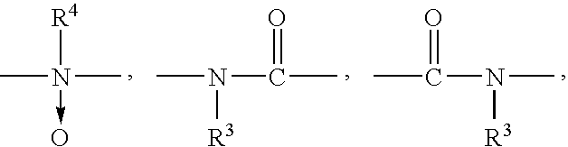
CN(C)([R4])->O.N(C(C)=O)(C)[R3].C(N(C)[R3])(C)=O
